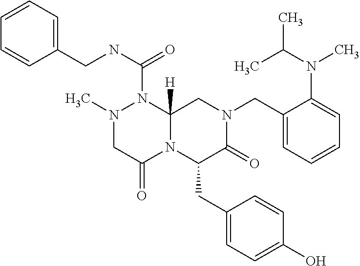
C1=CC=C(CNC(=O)N2N(C)CC(=O)N3C2([H])CN(CC2=CC=CC=C2N(C(C)C)C)C(=O)C3CC2=CC=C(O)C=C2)C=C1
